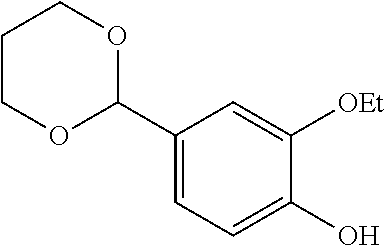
C1(C2OCCCO2)=CC=C(O)C([OEt])=C1
